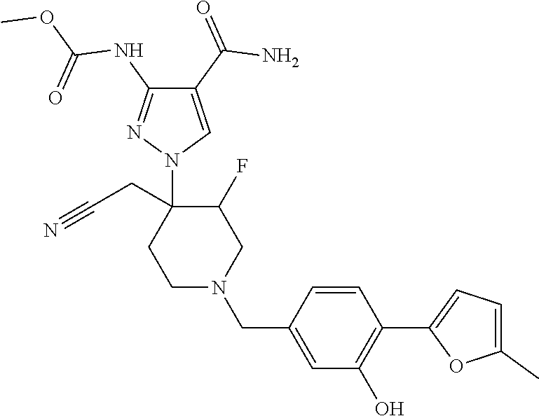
C1(C(=O)N)=CN(C2(CC#N)CCN(CC3=CC(O)=C(C4=CC=C(C)O4)C=C3)CC2F)N=C1NC(OC)=O
